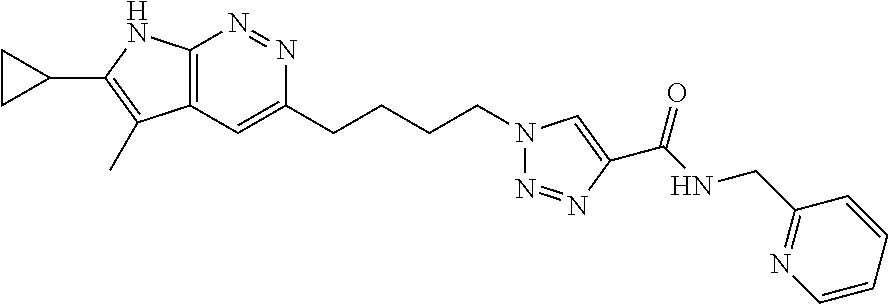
C12=C(C=C(CCCCN3N=NC(C(NCC4=NC=CC=C4)=O)=C3)N=N1)C(C)=C(C1CC1)N2
